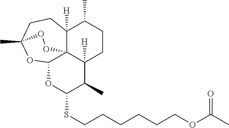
S(CCCCCCOC(C)=O)C1OC2OC3(C)CCC4([H])C(C)CCC([H])(C1C)C24OO3
